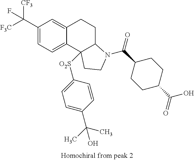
C1(C([F3C])([CF3])F)=CC=C2C(=C1)CCC1C2([O2S]C2=CC=C(C(C)(C)O)C=C2)CCN1C(C1CCC(C(=O)O)CC1)=O
